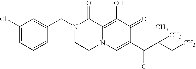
C1(CN2CCN3C(=C(O)C(=O)C(C(C(CC)(C)C)=O)=C3)C2=O)=CC(Cl)=CC=C1
